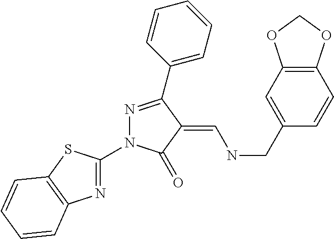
N1=C(N2N=C(C3=CC=CC=C3)C(=CNCC3=CC4=C(OCO4)C=C3)C2=O)SC2=C1C=CC=C2
